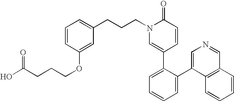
C1(CCCN2C(=O)C=CC(C3=CC=CC=C3C3=CN=CC4=C3C=CC=C4)=C2)=CC=CC(OCCCC(O)=O)=C1
